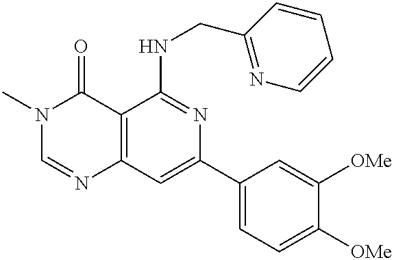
C12=C(C=C(C3=CC=C([OMe])C([OMe])=C3)N=C1NCC1=NC=CC=C1)N=CN(C)C2=O
